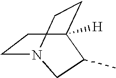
C1CC2([H])CCN1CC2C
